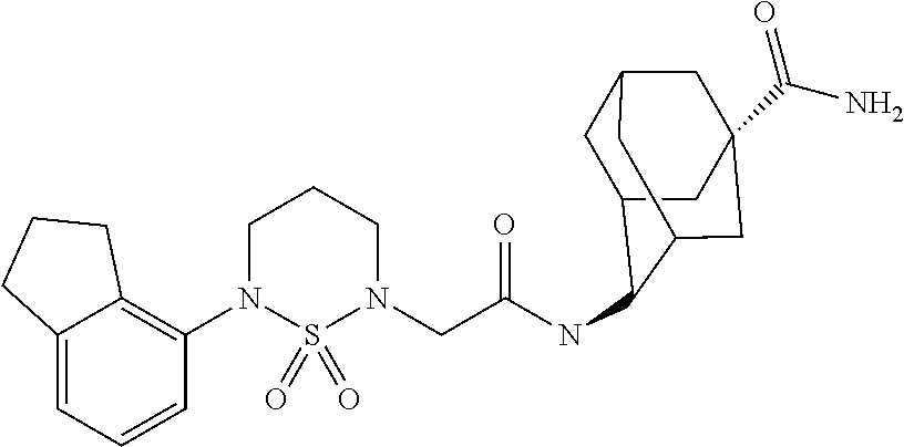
C12=CC=CC(N3S(=O)(=O)N(CC(NC4C5CC6CC(C(N)=O)(CC4C6)C5)=O)CCC3)=C1CCC2
